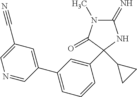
C1(C#N)=CN=CC(C2=CC=CC(C3(C4CC4)C(=O)N(C)C(=N)N3)=C2)=C1
